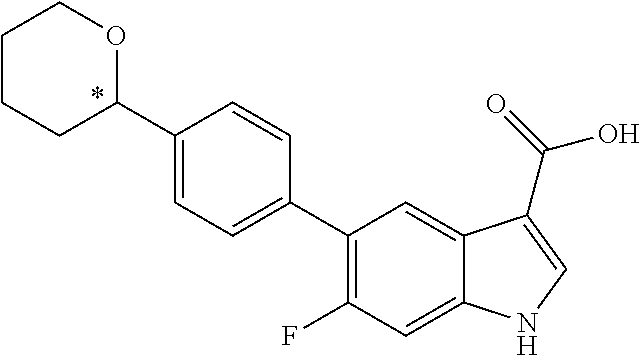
C1(C2=CC=C(C3OCCCC3)C=C2)=C(F)C=C2C(=C1)C(C(=O)O)=CN2
